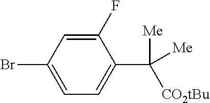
BrC1=CC=C(C([CO2tBu])([Me])[Me])C(F)=C1
